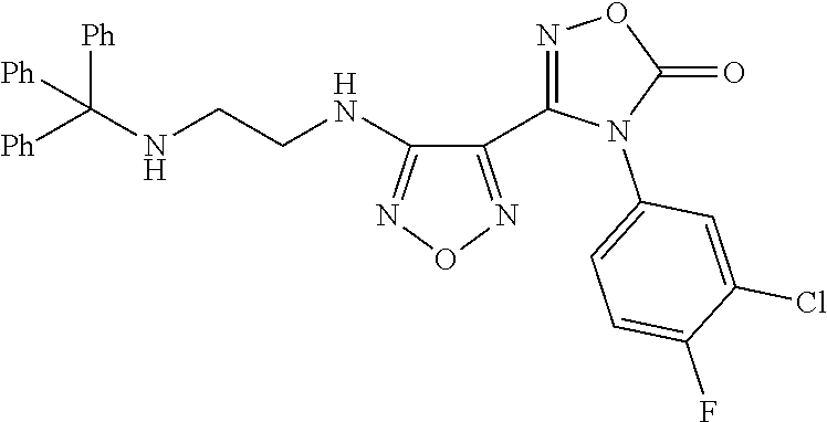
C1(C2=NOC(=O)N2C2=CC=C(F)C(Cl)=C2)=NON=C1NCCNC([Ph])([Ph])[Ph]
